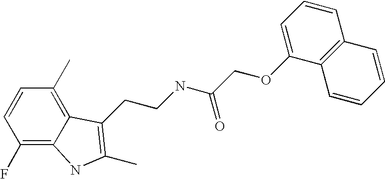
C1(F)=C2C(=C(C)C=C1)C(CCNC(COC1=CC=CC3=C1C=CC=C3)=O)=C(C)N2
